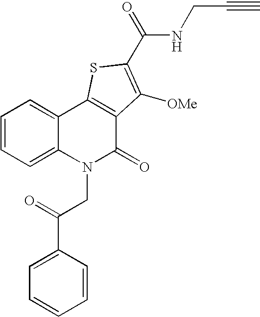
N(C(=O)C1=C([OMe])C2=C(C3=CC=CC=C3N(CC(=O)C3=CC=CC=C3)C2=O)S1)CC#C
